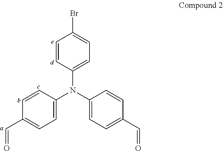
BrC1=CC=C(N(C2=CC=C(C=O)C=C2)C2=CC=C(C=O)C=C2)C=C1
